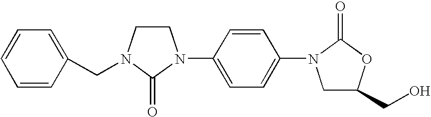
C1CN(CC2=CC=CC=C2)C(=O)N1C1=CC=C(N2CC(CO)OC2=O)C=C1
